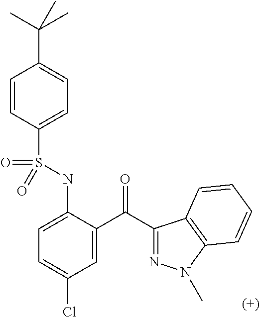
C1=CC(S(NC2=CC=C(Cl)C=C2C(=O)C2=NN(C)C3=C2C=CC=C3)(=O)=O)=CC=C1C(C)(C)C
